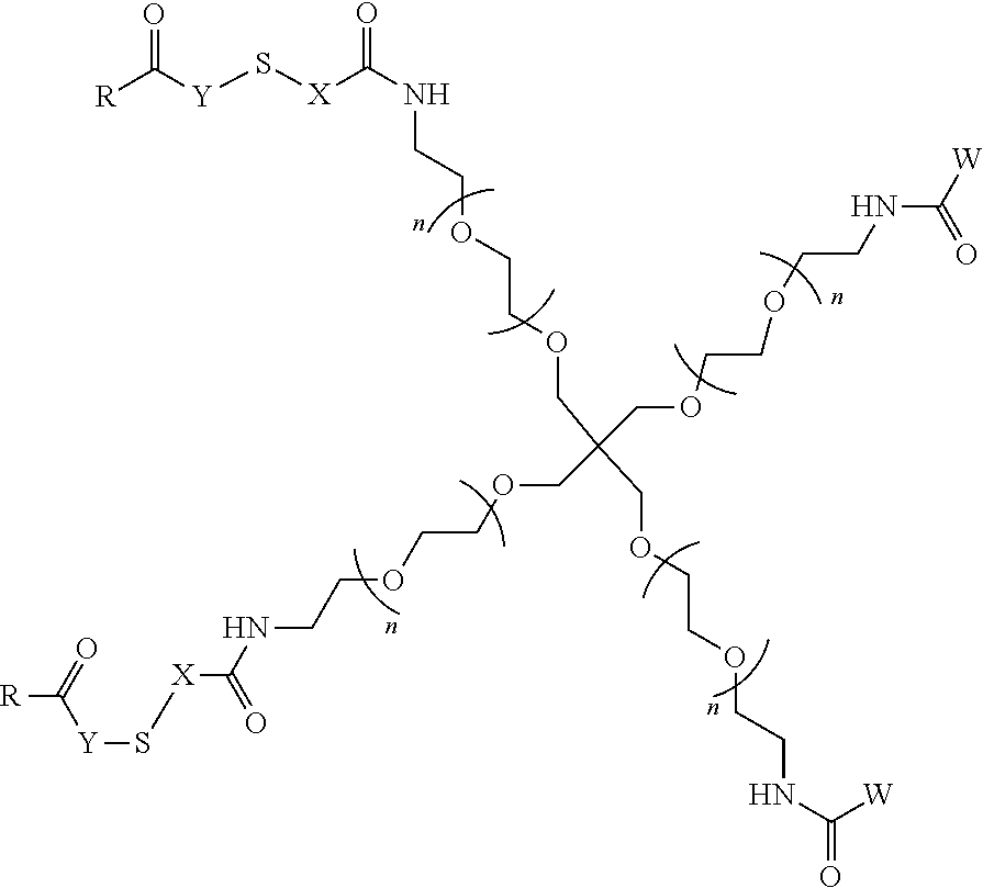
[X](C(NCCOCCOCC(COCCOCCNC([W])=O)(COCCOCCNC([X]S[Y]C(=O)[R])=O)COCCOCCNC(=O)[W])=O)S[Y]C([R])=O
